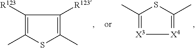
CC1=C([R123])C([R123])=C(C)S1.CC1=[X3][X4]=C(C)S1
